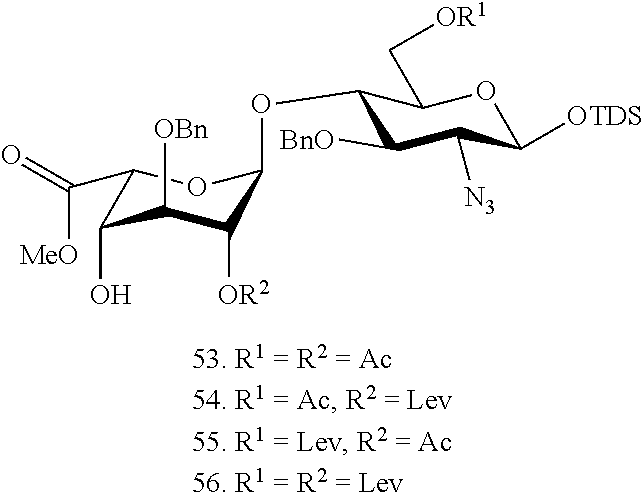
C1(OC2C([BnO])C([N3])C([OTDS])OC2C[OR1])C([OR2])C([OBn])C(O)C(C([MeO])=O)O1
